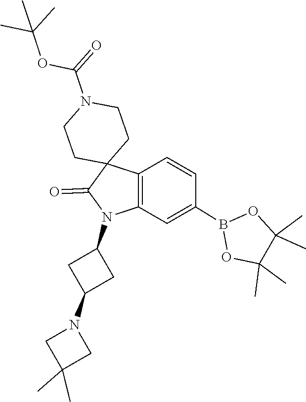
O1B(C2=CC3=C(C=C2)C2(C(=O)N3C3CC(N4CC(C)(C)C4)C3)CCN(C(OC(C)(C)C)=O)CC2)OC(C)(C)C1(C)C
